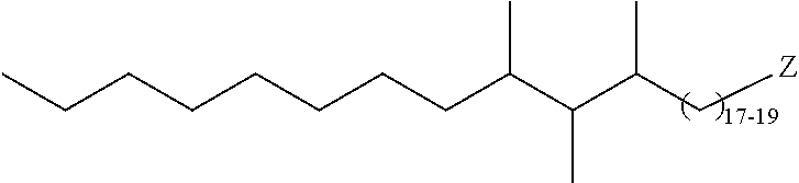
C(CCCCC(C(C(C[Z])C)C)C)CCC
